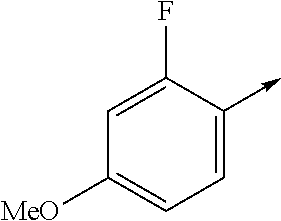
C1=C(->C)C(F)=CC([MeO])=C1
